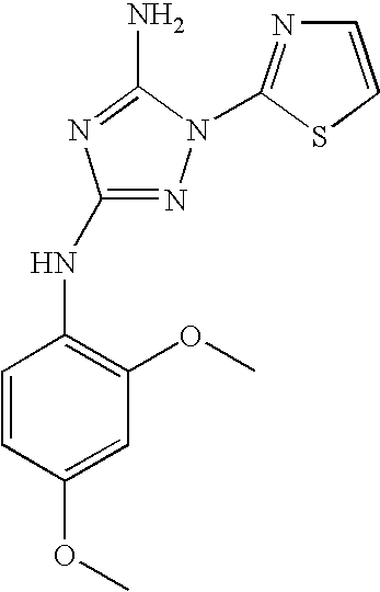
N1=C(NC2=C(OC)C=C(OC)C=C2)N=C(N)N1C1=NC=CS1
